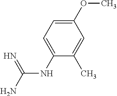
C(NC1=CC=C(OC)C=C1C)(N)=N
